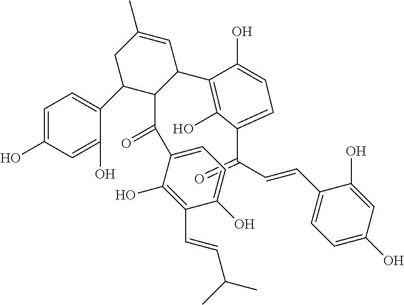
C1C(C2=CC=C(O)C=C2O)C(C(=O)C2=CC=C(O)C(C=CC(C)C)=C2O)C(C2=C(O)C(C(C=CC3=CC=C(O)C=C3O)=O)=CC=C2O)C=C1C
